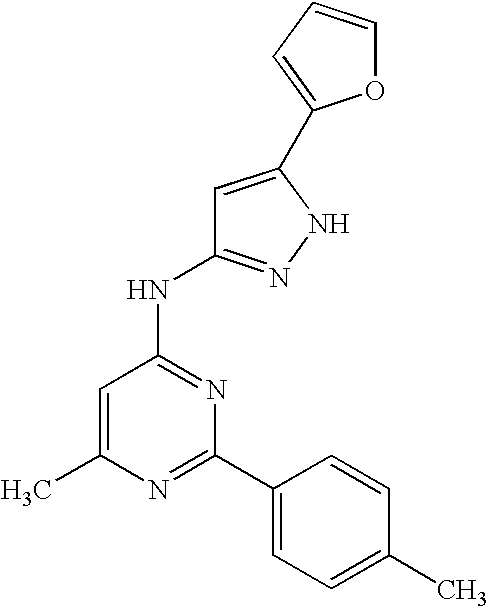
N1=C(C2=CC=C(C)C=C2)N=C(NC2=NNC(C3=CC=CO3)=C2)C=C1C
